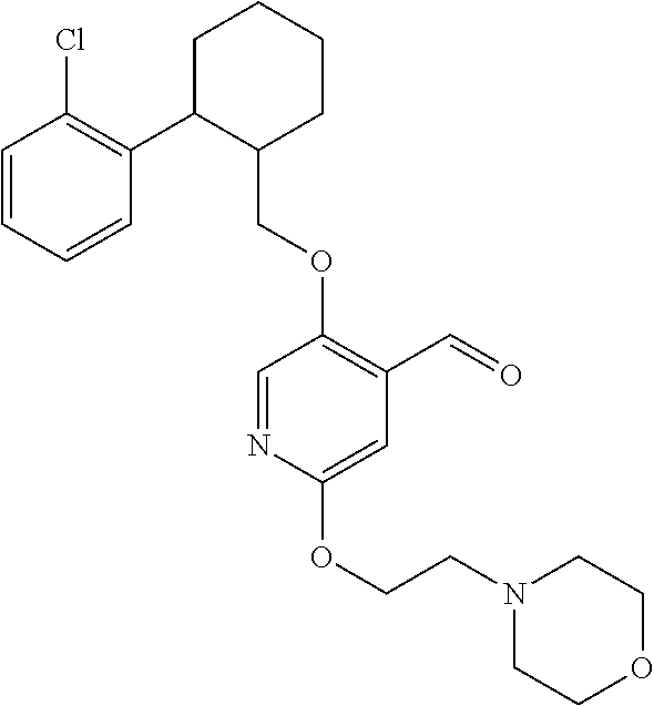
C1C(C2=C(Cl)C=CC=C2)C(COC2=C(C=O)C=C(OCCN3CCOCC3)N=C2)CCC1
